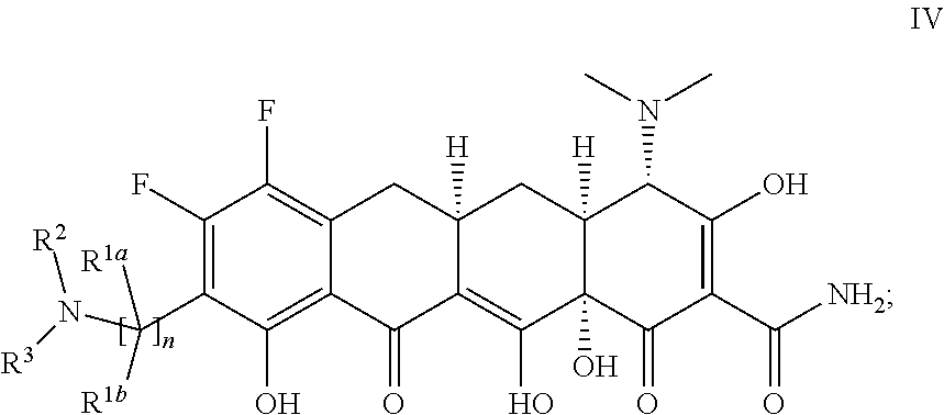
C1(F)=C(C(N([R3])[R2])([R1b])[R1a])C(O)=C2C(=C1F)CC1([H])C(=C(O)C3(O)C([H])(C1)C(N(C)C)C(O)=C(C([NH2])=O)C3=O)C2=O
